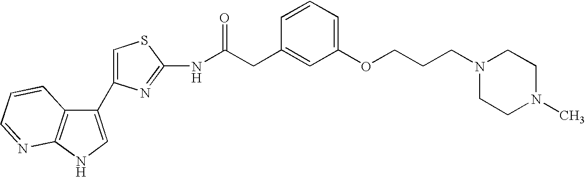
C1(C2=CSC(NC(CC3=CC(OCCCN4CCN(C)CC4)=CC=C3)=O)=N2)=CNC2=C1C=CC=N2
